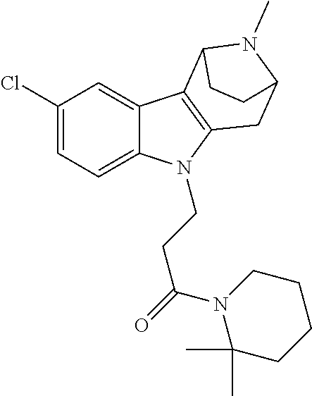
C1(Cl)=CC=C2C(=C1)C1=C(N2CCC(N2C(C)(C)CCCC2)=O)CC2N(C)C1CC2
